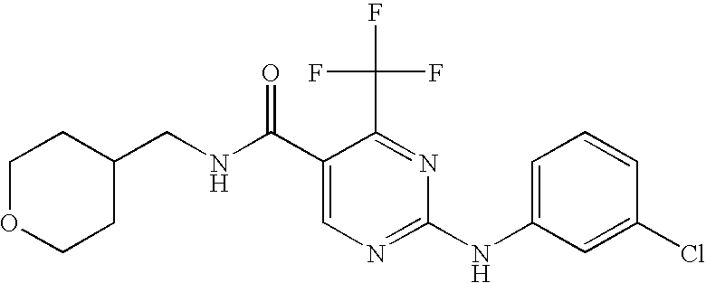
N(C(C1=CN=C(NC2=CC=CC(Cl)=C2)N=C1C(F)(F)F)=O)CC1CCOCC1
